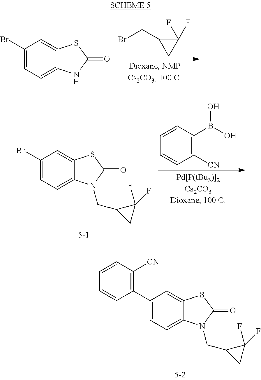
BrCC1CC1(F)F.C1(Br)=CC=C2C(=C1)SC(=O)N2.C1(Br)=CC=C2C(=C1)SC(=O)N2CC1CC1(F)F.C1([CN])=C(B(O)O)C=CC=C1.C1(C2=C([CN])C=CC=C2)=CC=C2C(=C1)SC(=O)N2CC1CC1(F)F
